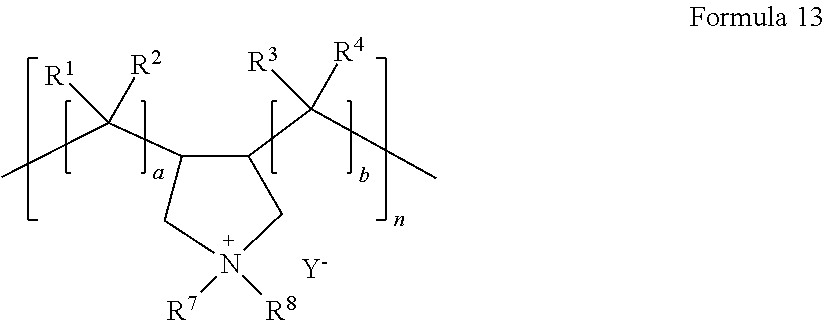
CC(C1C(C(C)([R3])[R4])CN([R7])([R8])C1)([R1])[R2].[Y]
